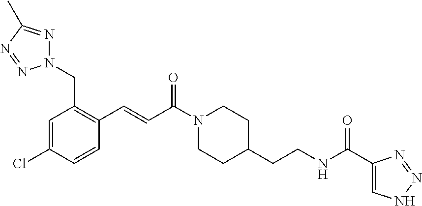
C1=C(Cl)C=CC(C=CC(N2CCC(CCNC(C3=CNN=N3)=O)CC2)=O)=C1CN1N=C(C)N=N1
